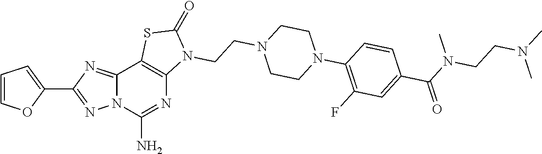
C12=NC(C3=CC=CO3)=NN1C(N)=NC1=C2SC(=O)N1CCN1CCN(C2=C(F)C=C(C(=O)N(C)CCN(C)C)C=C2)CC1
